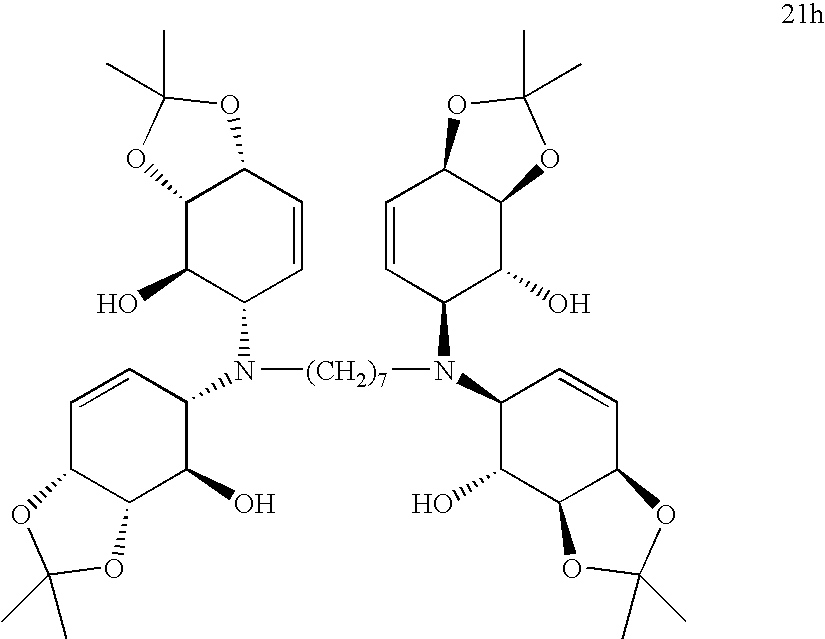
C1=CC(N([(CH2)7]N(C2C(O)C3C(C=C2)OC(C)(C)O3)C2C(O)C3C(C=C2)OC(C)(C)O3)C2C=CC3C(C2O)OC(C)(C)O3)C(O)C2C1OC(C)(C)O2
